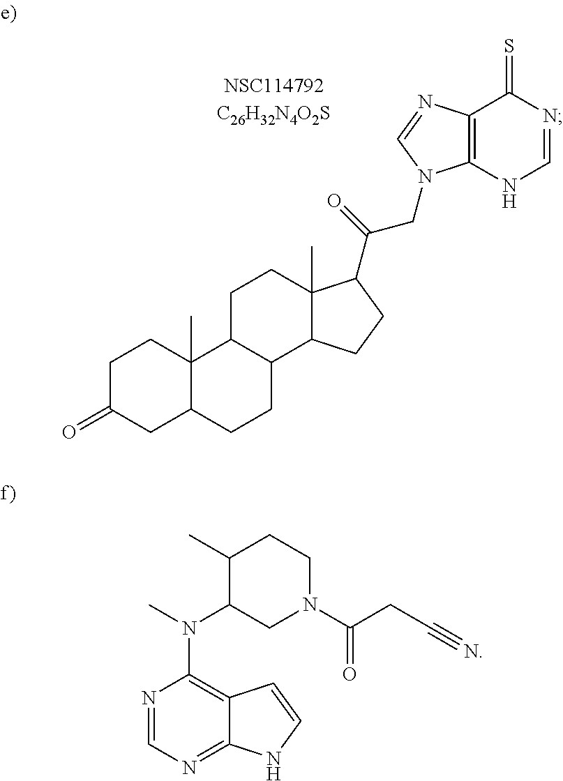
C1C(=O)CC2C(C)(C1)C1C(CC2)C2C(C)(CC1)C(C(=O)CN1C3=C(C(=S)N=CN3)N=C1)CC2.C1(C)C(N(C)C2=C3C(=NC=N2)NC=C3)CN(C(CC#N)=O)CC1
